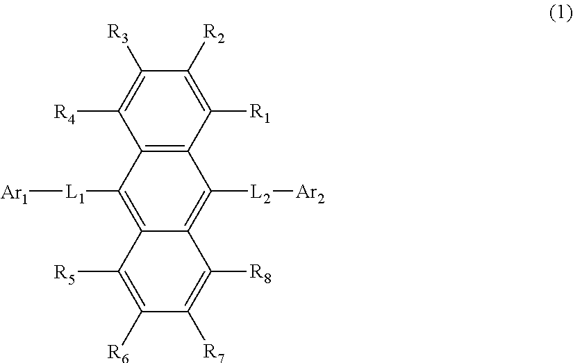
C1([R3])=C([R4])C2=C(C([R1])=C1[R2])C([L2][Ar2])=C1C(=C2[L1][Ar1])C([R5])=C([R6])C([R7])=C1[R8]
